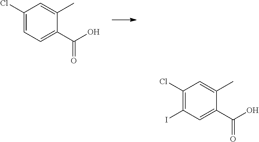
C1(Cl)=CC=C(C(O)=O)C(C)=C1.C1(Cl)=C(I)C=C(C(O)=O)C(C)=C1
